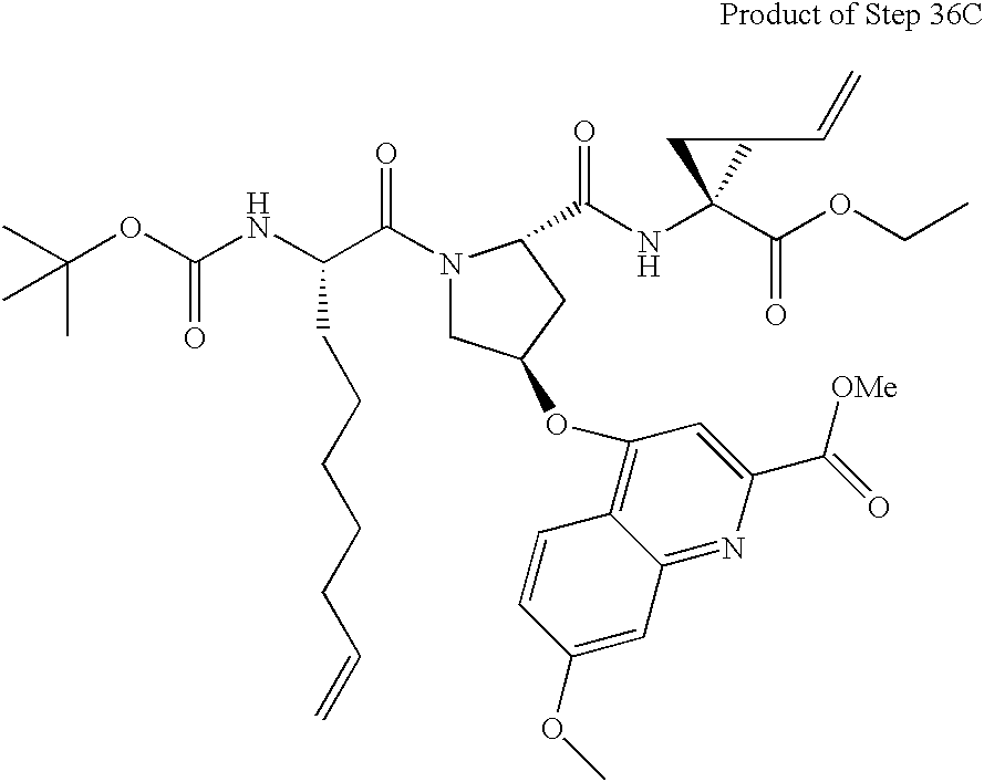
CC(OC(NC(C(N1CC(OC2=C3C(=NC(C(=O)[OMe])=C2)C=C(OC)C=C3)CC1C(NC1(C(OCC)=O)C(C=C)C1)=O)=O)CCCCCC=C)=O)(C)C
